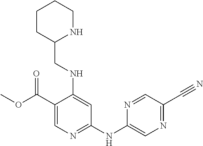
C1(C(OC)=O)=CN=C(NC2=CN=C(C#N)C=N2)C=C1NCC1NCCCC1
